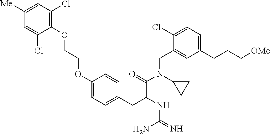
C1(OCCOC2=CC=C(CC(C(=O)N(CC3=CC(CCC[OMe])=CC=C3Cl)C3CC3)NC(=N)N)C=C2)=C(Cl)C=C([Me])C=C1Cl
